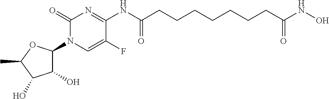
C1(=O)N(C2C(O)C(O)C(C)O2)C=C(F)C(NC(CCCCCCCC(NO)=O)=O)=N1
